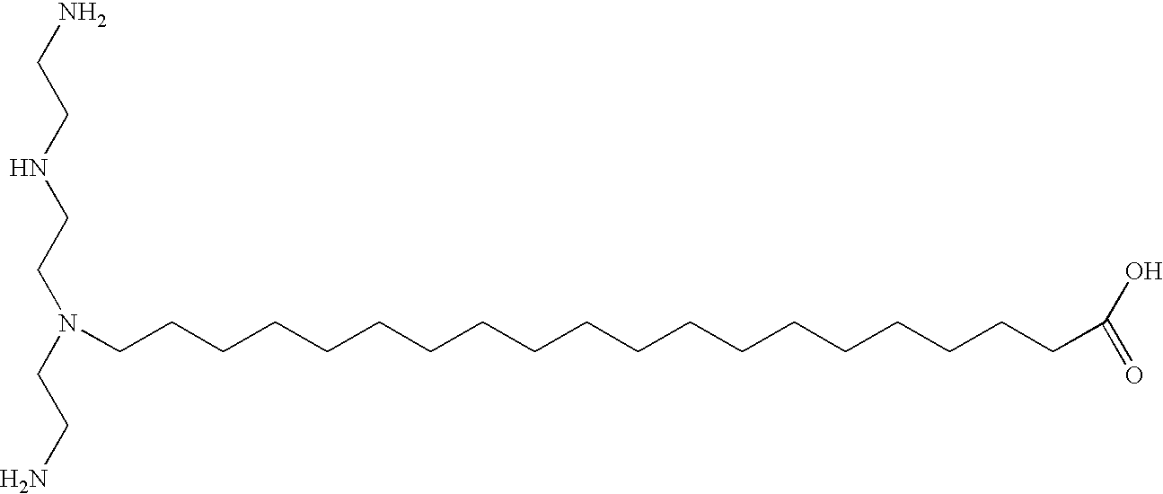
N(CCCCCCCCCCCCCCCCCCCC(=O)O)(CCNCCN)CCN
